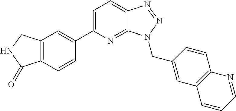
C1=C(C2=CC3=C(C=C2)C(=O)NC3)N=C2C(=C1)N=NN2CC1=CC2=C(C=C1)N=CC=C2
